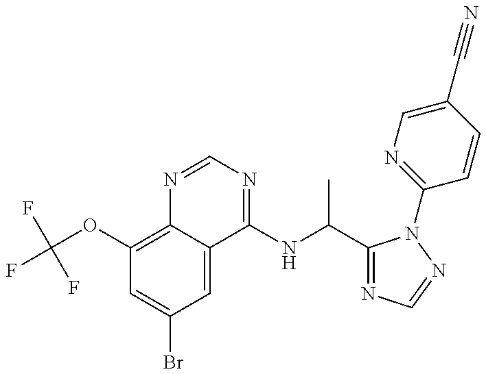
C1(OC(F)(F)F)=C2C(=CC(Br)=C1)C(NC(C)C1=NC=NN1C1=NC=C(C#N)C=C1)=NC=N2
